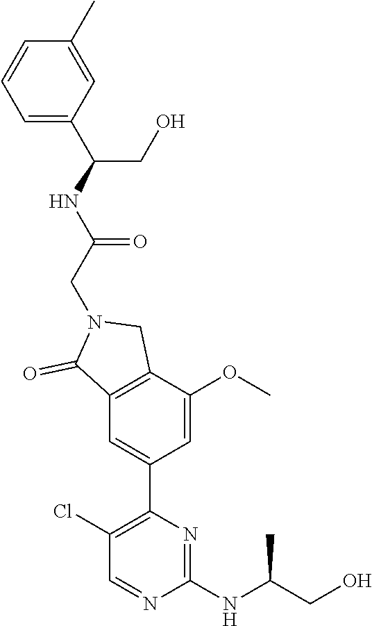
C1=C(C(NC(CN2C(=O)C3=C(C2)C(OC)=CC(C2=C(Cl)C=NC(NC(CO)C)=N2)=C3)=O)CO)C=C(C)C=C1
